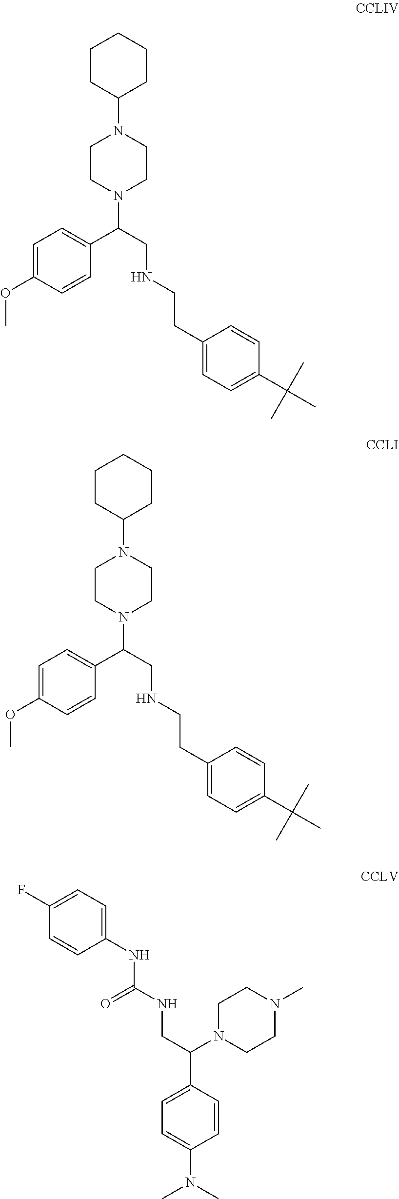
C1CN(C(CNCCC2=CC=C(C(C)(C)C)C=C2)C2=CC=C(OC)C=C2)CCN1C1CCCCC1.C1CN(C(CNCCC2=CC=C(C(C)(C)C)C=C2)C2=CC=C(OC)C=C2)CCN1C1CCCCC1.C(NCC(C1=CC=C(N(C)C)C=C1)N1CCN(C)CC1)(NC1=CC=C(F)C=C1)=O
